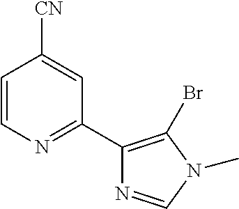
C1=CN=C(C2=C(Br)N(C)C=N2)C=C1[CN]
